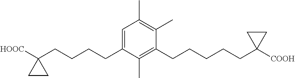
C1=C(CCCCC2([HOOC])CC2)C(C)=C(CCCCCC2([COOH])CC2)C(C)=C1C
